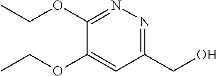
C1(CO)=NN=C(OCC)C(OCC)=C1
